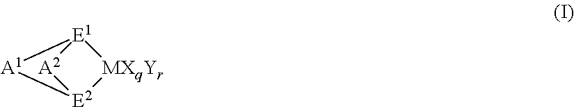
[E2]12[MXqYr][E1]([A2]1)[A1]2
